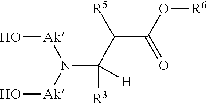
O[Ak]N([Ak]O)C(C(C(O[R6])=O)[R5])([H])[R3]
